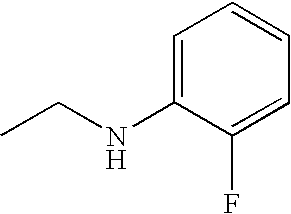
CCNC1=CC=CC=C1F
